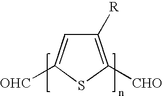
C1([R])=C([CHO])SC([OHC])=C1
